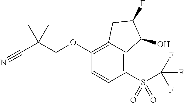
C1(OCC2(C#N)CC2)=C2C(=C(S(C(F)(F)F)(=O)=O)C=C1)C(O)C(F)C2
